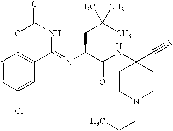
C1(=NC(C(NC2(C#N)CCN(CCC)CC2)=O)CC(C)(C)C)NC(=O)OC2=C1C=C(Cl)C=C2
